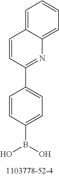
C1=CC(C2=CC=C(B(O)O)C=C2)=NC2=CC=CC=C12
